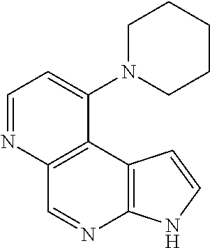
C1=NC2=C(C(N3CCCCC3)=C1)C1=C(N=C2)NC=C1
